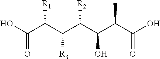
OC(C(C([R3])C(C(C(C(O)=O)C)O)[R2])[R1])=O
